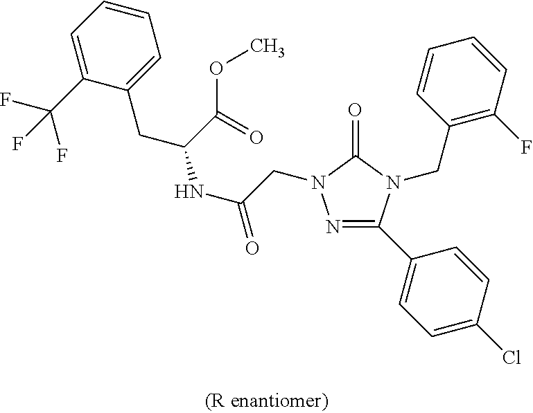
C1(C(F)(F)F)=CC=CC=C1CC(NC(=O)CN1N=C(C2=CC=C(Cl)C=C2)N(CC2=C(F)C=CC=C2)C1=O)C(OC)=O
